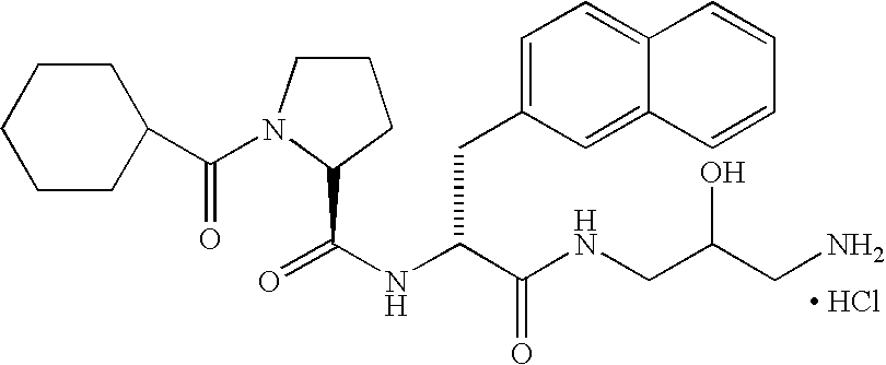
C1CN(C(C2CCCCC2)=O)C(C(NC(C(NCC(CN)O)=O)CC2=CC=C3C(=C2)C=CC=C3)=O)C1.[ HCl]
